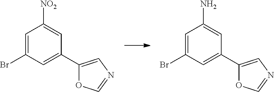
C1=C(Br)C=C(C2=CN=CO2)C=C1[NO2].C1=C(Br)C=C(C2=CN=CO2)C=C1N
